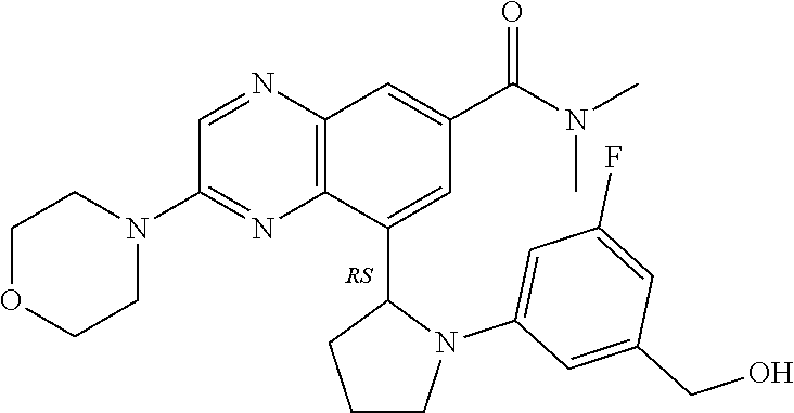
C1=NC2=C(N=C1N1CCOCC1)C(C1CCCN1C1=CC(F)=CC(CO)=C1)=CC(C(N(C)C)=O)=C2
